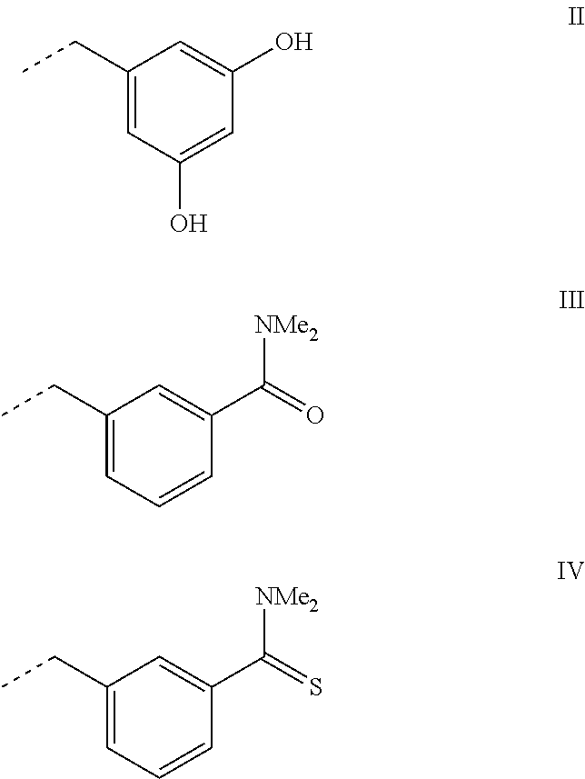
C1(CC)=CC(O)=CC(O)=C1.C1(CC)=CC=CC(C(=O)[NMe2])=C1.C1(CC)=CC=CC(C(=S)[NMe2])=C1
